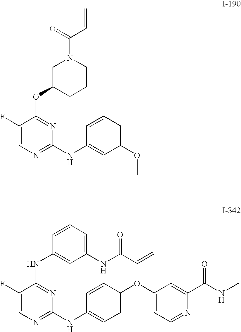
C1(F)=CN=C(NC2=CC(OC)=CC=C2)N=C1OC1CCCN(C(=O)C=C)C1.C1(F)=CN=C(NC2=CC=C(OC3=CC=NC(C(NC)=O)=C3)C=C2)N=C1NC1=CC(NC(C=C)=O)=CC=C1
